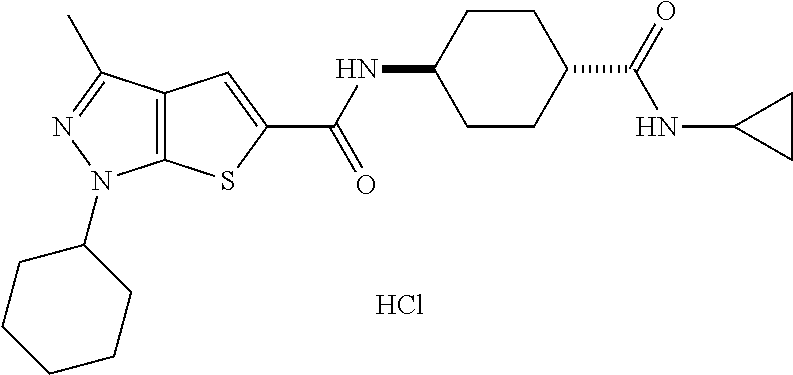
C12=C(C(C)=NN1C1CCCCC1)C=C(C(NC1CCC(C(=O)NC3CC3)CC1)=O)S2.Cl
